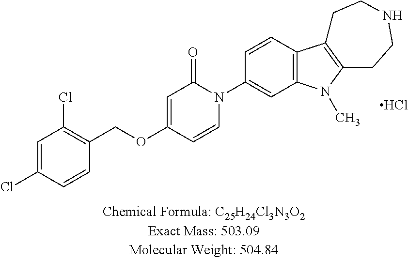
Cl.C1=C(Cl)C=CC(COC2=CC(=O)N(C3=CC4=C(C=C3)C3=C(N4C)CCNCC3)C=C2)=C1Cl
